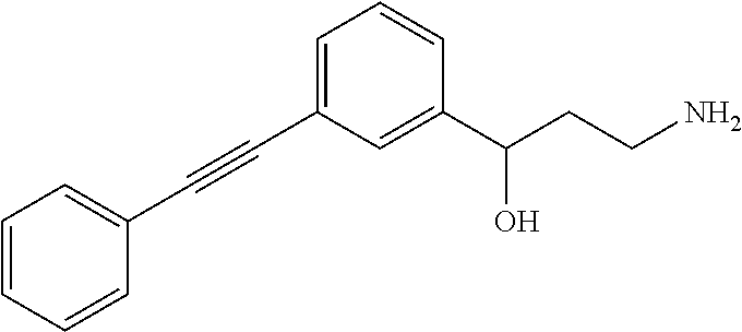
C1=C(C#CC2=CC=CC=C2)C=C(C(CCN)O)C=C1
